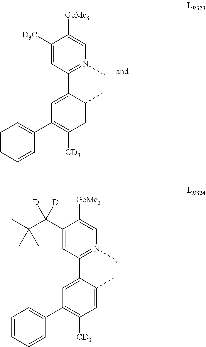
C1=C(C(C(C)(C)C)([D])[D])C([GeMe3])=CN(C)=C1C1=CC(C2=CC=CC=C2)=C([CD3])C=C1C.C1=C([D3C])C([GeMe3])=CN(C)=C1C1=CC(C2=CC=CC=C2)=C([CD3])C=C1C
